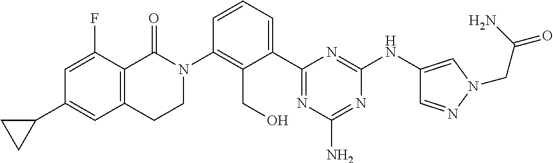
C1(C2=CC3=C(C(F)=C2)C(=O)N(C2=C(CO)C(C4=NC(N)=NC(NC5=CN(CC(N)=O)N=C5)=N4)=CC=C2)CC3)CC1
